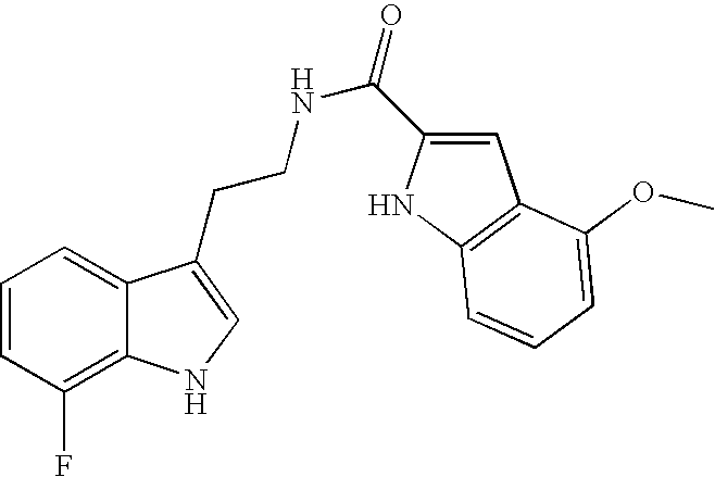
C1=CC(F)=C2C(=C1)C(CCNC(=O)C1=CC3=C(N1)C=CC=C3OC)=CN2
